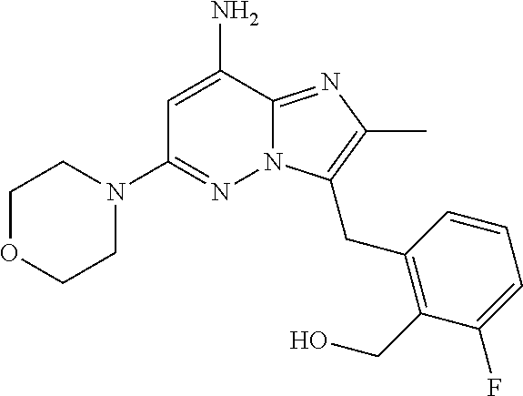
NC1=CC(N2CCOCC2)=NN2C1=NC(C)=C2CC1=C(CO)C(F)=CC=C1
